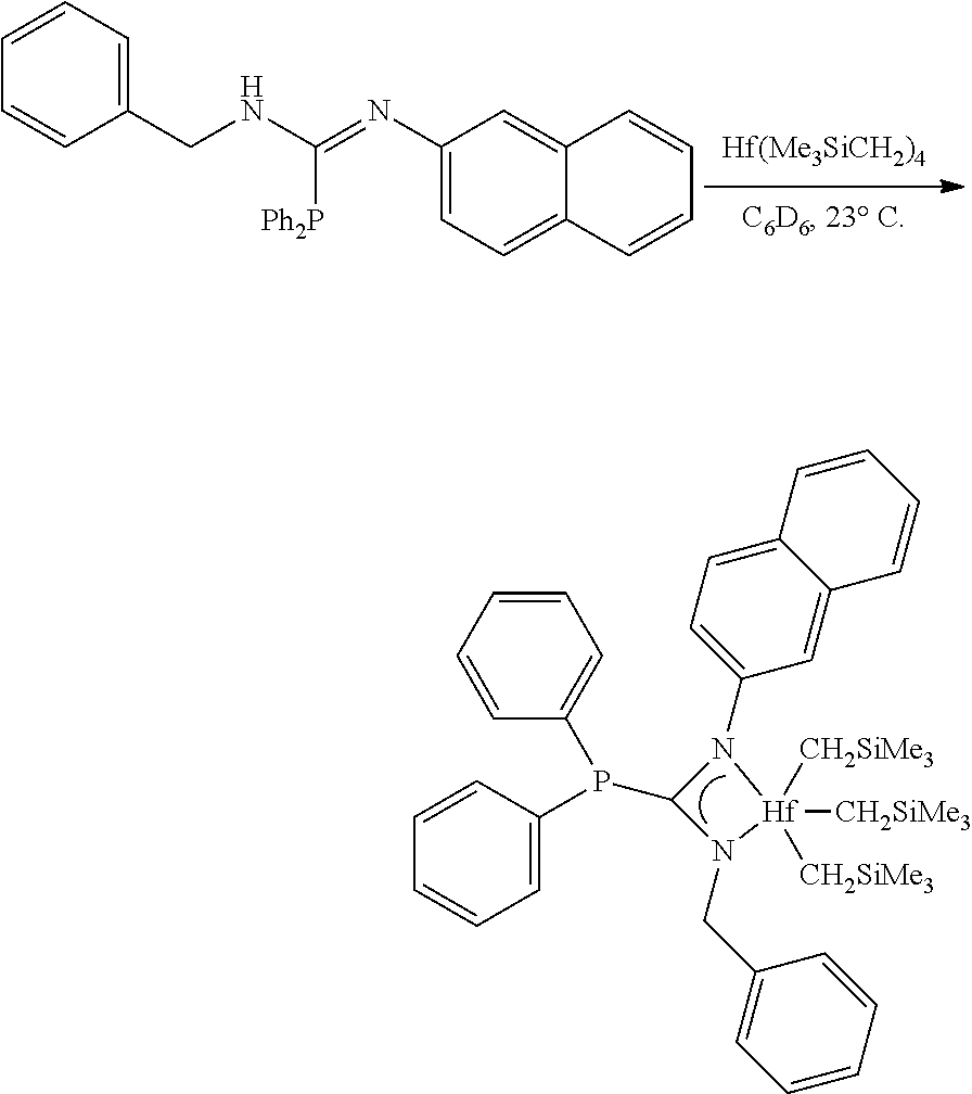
C1(CNC([Ph2P])=NC2=CC=C3C(=C2)C=CC=C3)=CC=CC=C1.C1=C(P(C2=CC=CC=C2)C2N(C3=CC=C4C(=C3)C=CC=C4)[Hf]([CH2SiMe3])([CH2SiMe3])([CH2SiMe3])N2CC2=CC=CC=C2)C=CC=C1
